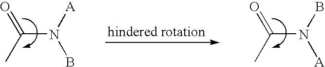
C(N([A])B)(=O)C.C(N(B)[A])(=O)C
